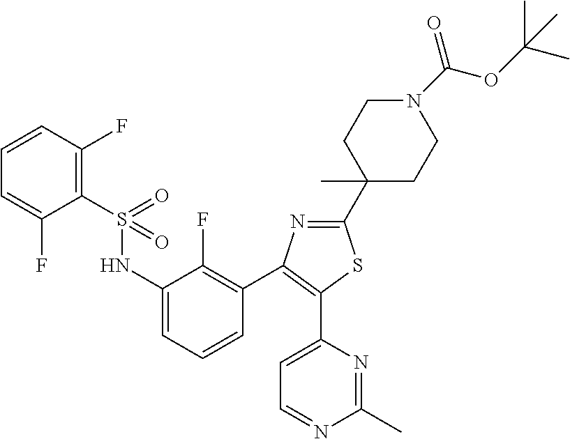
C1=C(F)C(S(=O)(NC2=CC=CC(C3=C(C4=CC=NC(C)=N4)SC(C4(C)CCN(C(OC(C)(C)C)=O)CC4)=N3)=C2F)=O)=C(F)C=C1
